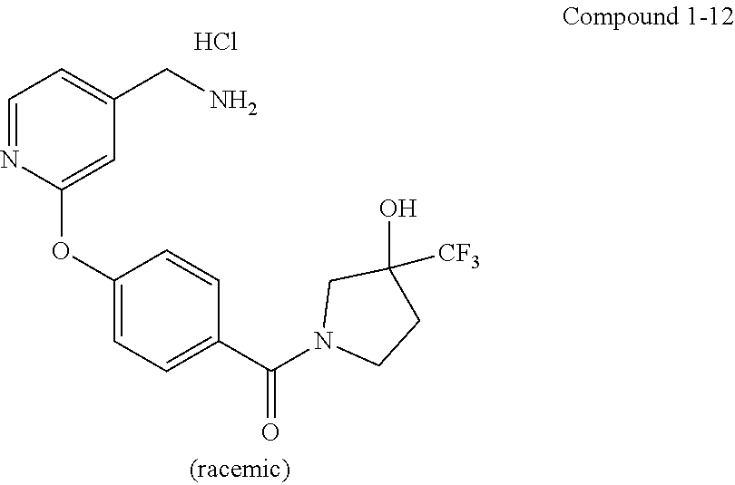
Cl.C1=NC(OC2=CC=C(C(N3CCC(O)([CF3])C3)=O)C=C2)=CC(CN)=C1
